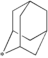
C1C2*C3CC(CC1C3)C2
